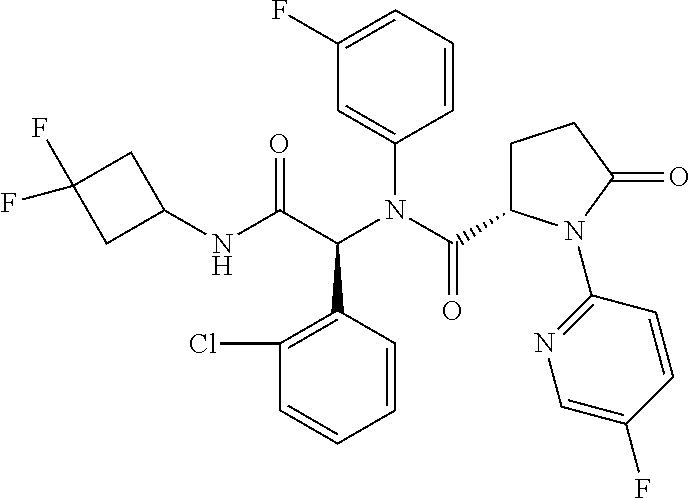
C1=CC(C(C(NC2CC(F)(F)C2)=O)N(C(C2CCC(=O)N2C2=NC=C(F)C=C2)=O)C2=CC(F)=CC=C2)=C(Cl)C=C1
